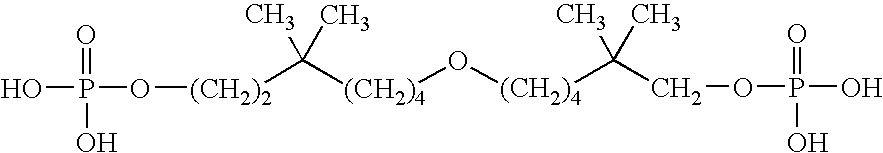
O(P(O)(=O)O)[(CH2)2]C([(CH2)4]O[(CH2)4]C(C)(C)COP(O)(=O)O)(C)C
